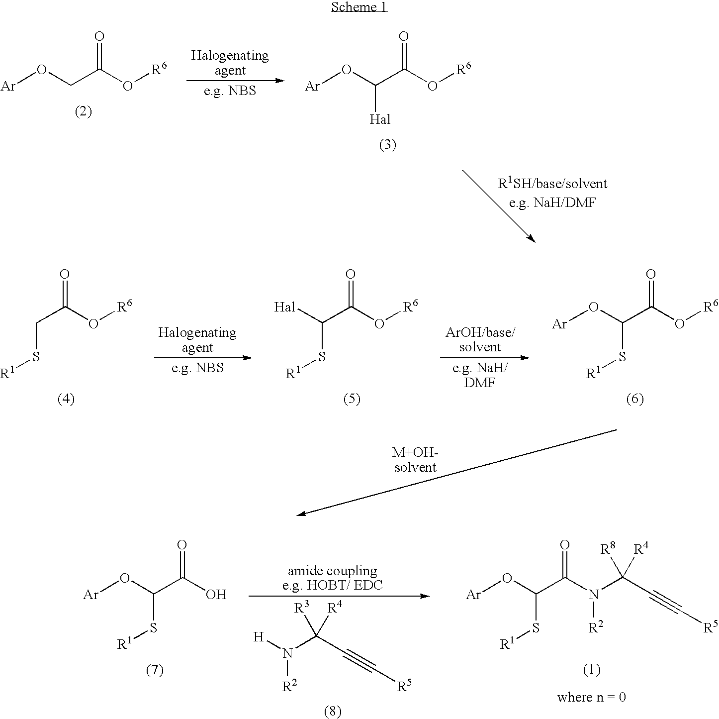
C(C(O[R6])=O)O[Ar].C(C(O[R6])=O)(O[Ar])[Hal].C(C(O[R6])=O)S[R1].C(C(O[R6])=O)(S[R1])[Hal].C(C(O[R6])=O)(S[R1])O[Ar].C(C(O)=O)(S[R1])O[Ar].C(N([H])[R2])(C#C[R5])([R4])[R3].C(C(N(C(C#C[R5])([R4])[R8])[R2])=O)(S[R1])O[Ar]
